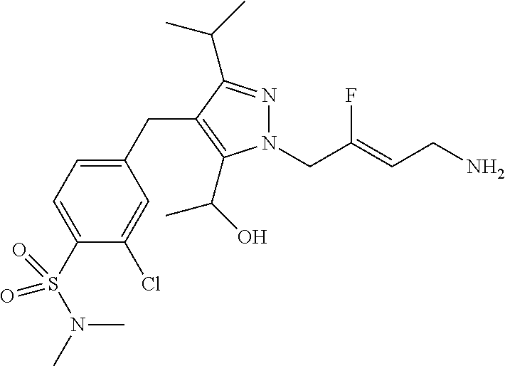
N1(CC(=CCN)F)N=C(C(C)C)C(CC2=CC=C(S(=O)(N(C)C)=O)C(Cl)=C2)=C1C(C)O
